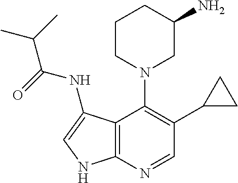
C12=C(N=CC(C3CC3)=C1N1CC(N)CCC1)NC=C2NC(C(C)C)=O
